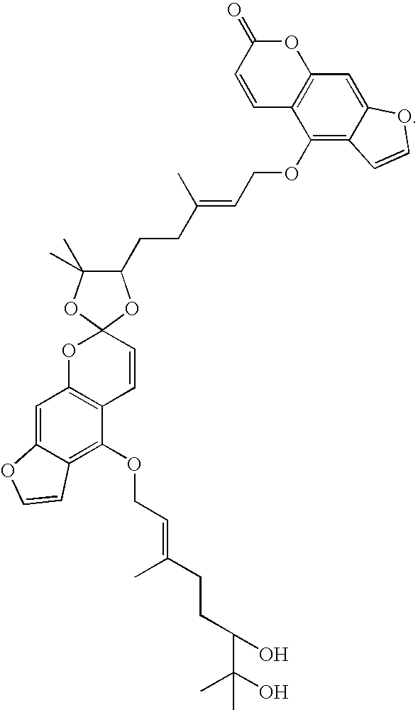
C1=CC2=C(OC1=O)C=C1C(=C2OCC=C(CCC2C(C)(C)OC3(O2)OC2=C(C=C3)C(OCC=C(CCC(C(O)(C)C)O)C)=C3C(=C2)OC=C3)C)C=CO1
